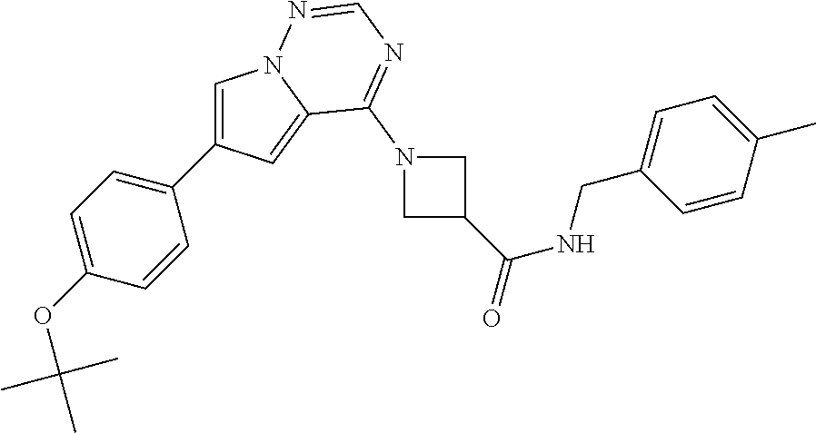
C1=C(C2=CC=C(OC(C)(C)C)C=C2)C=C2N1N=CN=C2N1CC(C(=O)NCC2=CC=C(C)C=C2)C1
